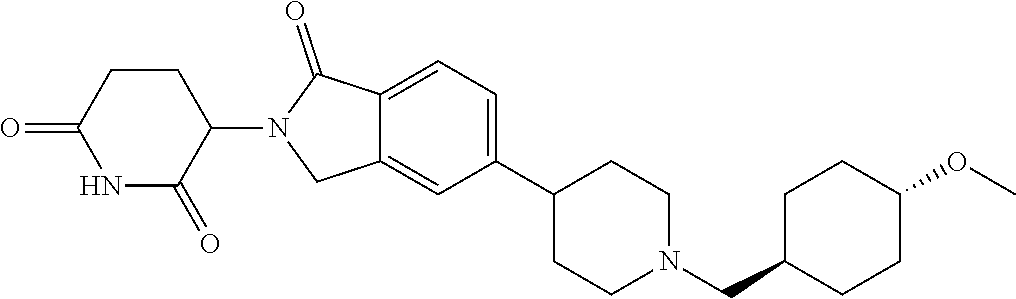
C1=C(C2CCN(CC3CCC(OC)CC3)CC2)C=C2C(=C1)C(=O)N(C1C(=O)NC(=O)CC1)C2
